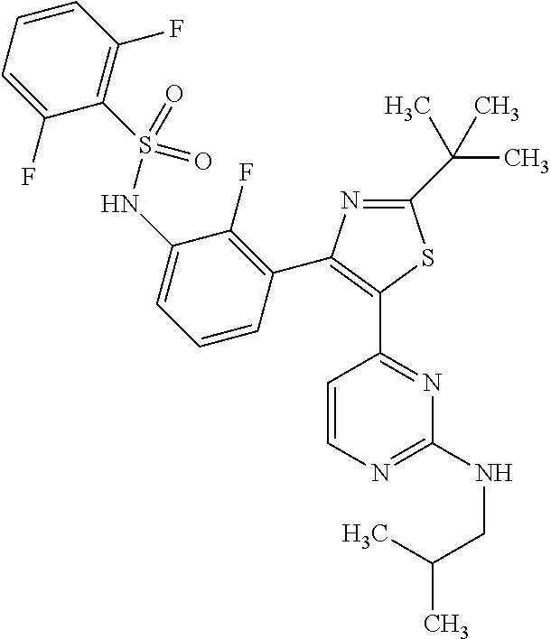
C1=CC(F)=C(S(NC2=CC=CC(C3=C(C4=NC(NCC(C)C)=NC=C4)SC(C(C)(C)C)=N3)=C2F)(=O)=O)C(F)=C1
